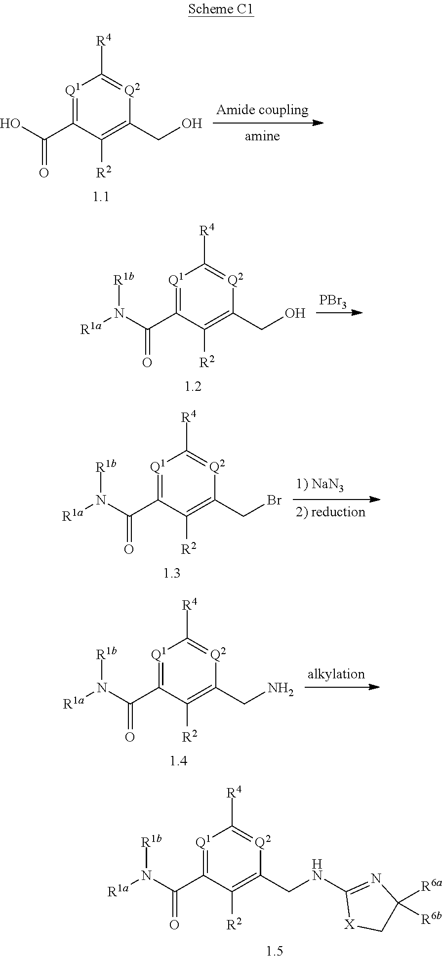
[Q1]1=C(C(O)=O)C([R2])=C(CO)[Q2]=C1[R4].[Q1]1=C(C(=O)N([R1a])[R1b])C([R2])=C(CO)[Q2]=C1[R4].[PBr3].[Q1]1=C(C(=O)N([R1a])[R1b])C([R2])=C(CBr)[Q2]=C1[R4].[Q1]1=C(C(=O)N([R1a])[R1b])C([R2])=C(CN)[Q2]=C1[R4].[Q1]1=C(C(=O)N([R1a])[R1b])C([R2])=C(CNC2=NC([R6a])([R6b])C[X]2)[Q2]=C1[R4]
